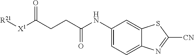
[R21][X1]C(CCC(NC1=CC=C2C(=C1)SC([CN])=N2)=O)=O
